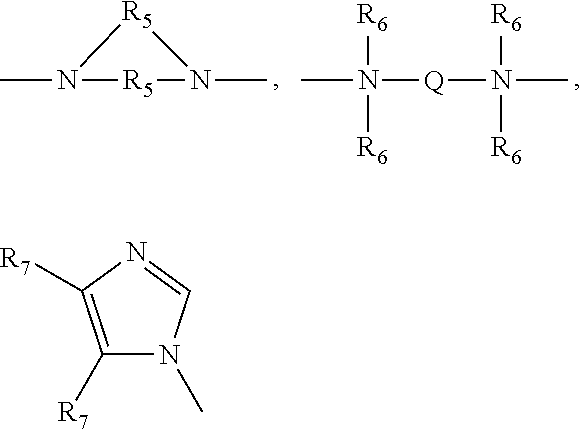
CN1[R5]N(C)[R5]1.CN([Q]N(C)([R6])[R6])([R6])[R6].C1([R7])=C([R7])N=CN1C
